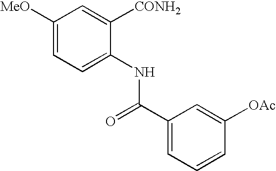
C1=C(NC(C2=CC=CC([OAc])=C2)=O)C([CONH2])=CC([MeO])=C1
